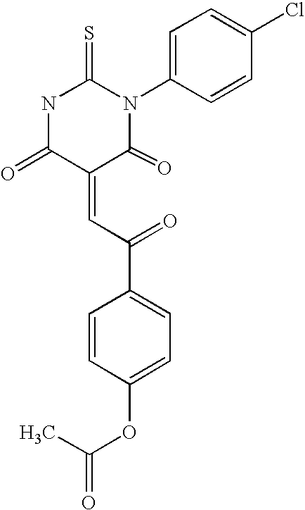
N1C(=O)C(=CC(C2=CC=C(OC(C)=O)C=C2)=O)C(=O)N(C2=CC=C(Cl)C=C2)C1=S
